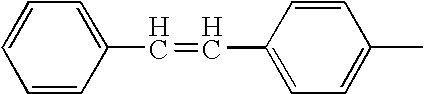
C1=CC=C(C=CC2=CC=C(C)C=C2)C=C1
